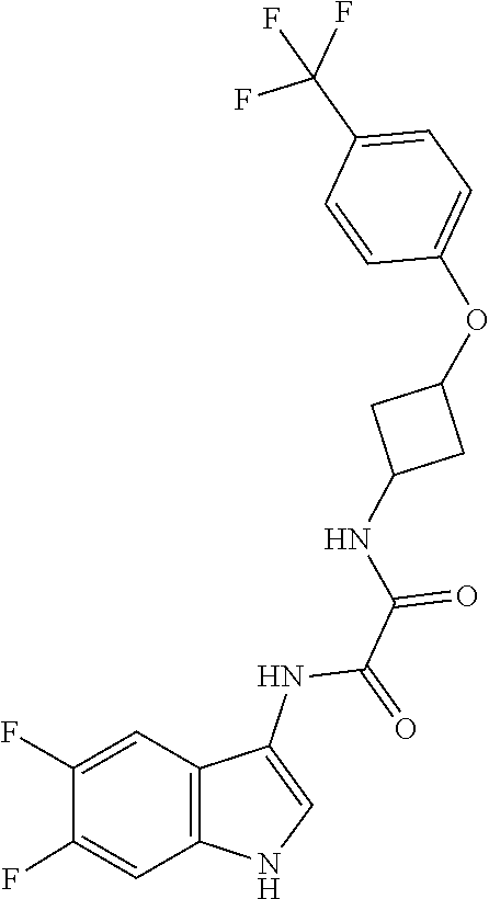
C1=CC(C(F)(F)F)=CC=C1OC1CC(NC(C(NC2=CNC3=C2C=C(F)C(F)=C3)=O)=O)C1
